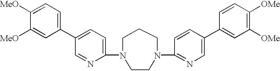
C1(N2CCCN(C3=NC=C(C4=CC([OMe])=C([OMe])C=C4)C=C3)CC2)=CC=C(C2=CC=C([MeO])C([MeO])=C2)C=N1
